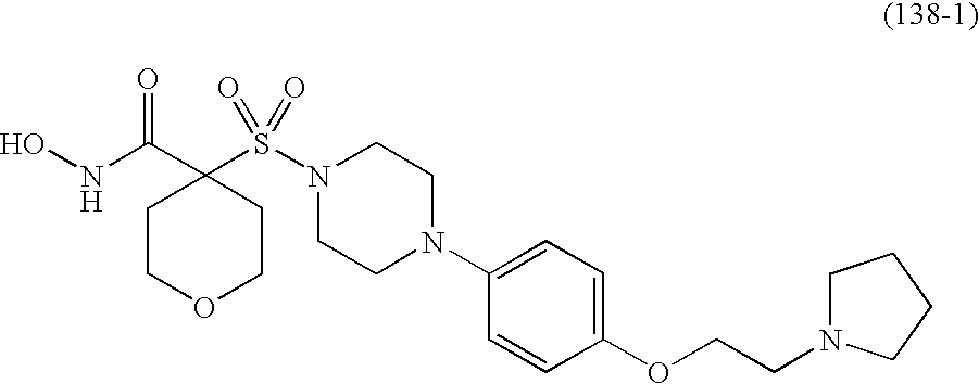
ONC(C1(S(N2CCN(C3=CC=C(OCCN4CCCC4)C=C3)CC2)(=O)=O)CCOCC1)=O
